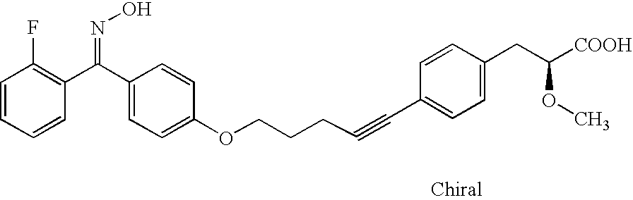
C1=CC=CC(F)=C1C(C1=CC=C(OCCCC#CC2=CC=C(CC(OC)[COOH])C=C2)C=C1)=NO
